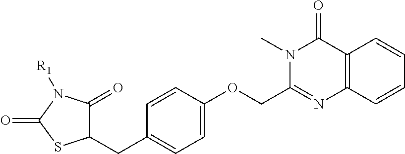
C1=C(CC2C(=O)N([R1])C(=O)S2)C=CC(OCC2=NC3=C(C(=O)N2C)C=CC=C3)=C1
